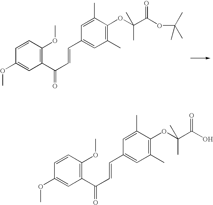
C1=CC(OC)=CC(C(C=CC2=CC(C)=C(OC(C(OC(C)(C)C)=O)(C)C)C(C)=C2)=O)=C1OC.C1=CC(OC)=CC(C(C=CC2=CC(C)=C(OC(C(O)=O)(C)C)C(C)=C2)=O)=C1OC
